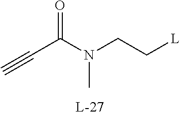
C#CC(N(CC[L])C)=O
